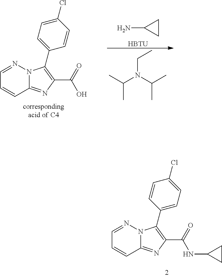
C12=NC(C(=O)O)=C(C3=CC=C(Cl)C=C3)N1N=CC=C2.C1CC1N.[HBTU].CC(N(C(C)C)CC)C.C12=NC(C(=O)NC3CC3)=C(C3=CC=C(Cl)C=C3)N1N=CC=C2
